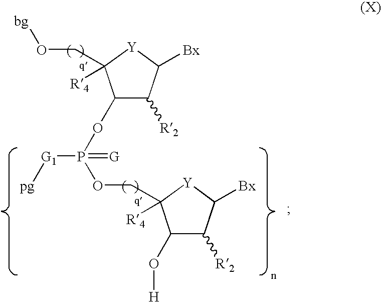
C1([R2])C(OP(OCC2([R4])C(O[H])C([R2])C([Bx])[Y]2)([G1][pg])=[G])C(CO[bg])([R4])[Y]C1[Bx]
